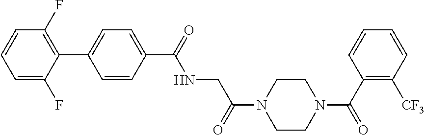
C1(C(=O)NCC(=O)N2CCN(C(=O)C3=C([CF3])C=CC=C3)CC2)=CC=C(C2=C(F)C=CC=C2F)C=C1
